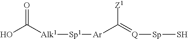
OC([Alk1][Sp1][Ar]C(=[Q][Sp]S)[Z1])=O
